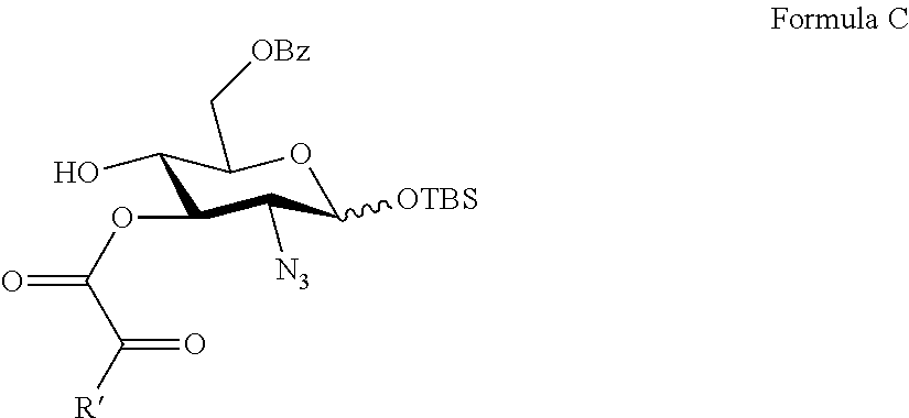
C1(O)C(OC(C(=O)[R])=O)C([N3])C([OTBS])OC1C[OBz]
